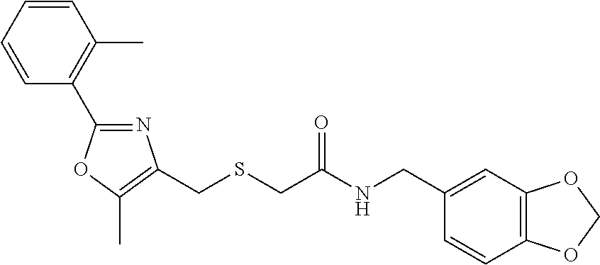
C1=CC(C)=C(C2=NC(CSCC(=O)NCC3=CC4=C(C=C3)OCO4)=C(C)O2)C=C1
